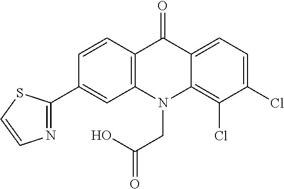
C12=C(N(CC(O)=O)C3=C(Cl)C(Cl)=CC=C3C1=O)C=C(C1=NC=CS1)C=C2
